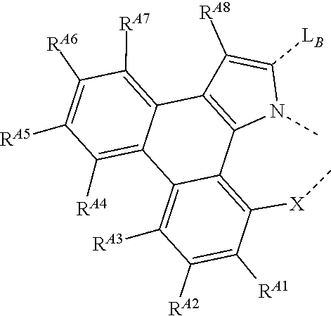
C12=C(C3=C([RA7])C([RA6])=C([RA5])C([RA4])=C3C3=C([RA3])C([RA2])=C([RA1])C([X]C)=C13)C([RA8])=C([LB])N2C
